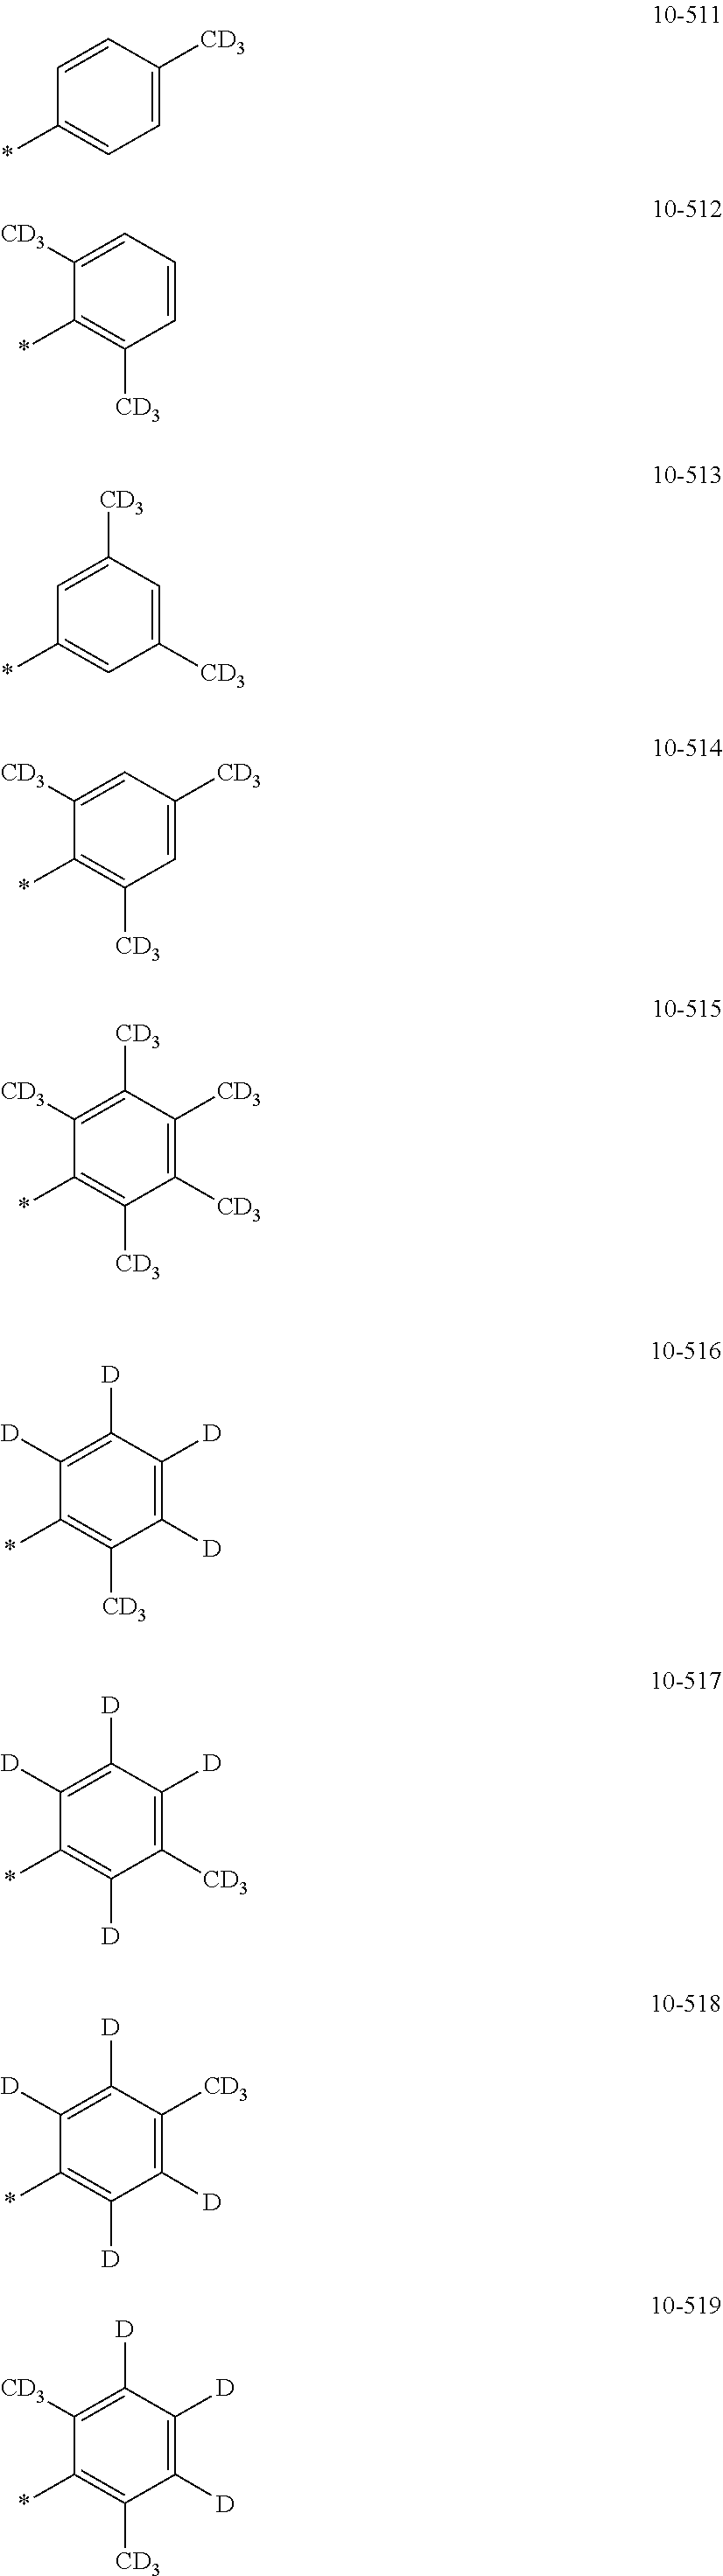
C1=CC([CD3])=CC=C1*.C1([CD3])=CC=CC([CD3])=C1*.C1=C([CD3])C=C([CD3])C=C1*.C1([CD3])=CC([CD3])=CC([CD3])=C1*.C1([CD3])=C([CD3])C([CD3])=C([CD3])C([CD3])=C1*.C1([D])=C([D])C([D])=C([D])C([CD3])=C1*.C1([D])=C([D])C([D])=C([CD3])C([D])=C1*.C1([D])=C([D])C([CD3])=C([D])C([D])=C1*.C1([CD3])=C([D])C([D])=C([D])C([CD3])=C1*
